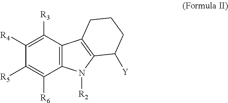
C1([R4])=C([R3])C2=C(C([R6])=C1[R5])N([R2])C1=C2CCCC1[Y]
